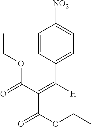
C1=CC(C([H])=C(C(=O)OCC)C(OCC)=O)=CC=C1[NO2]
